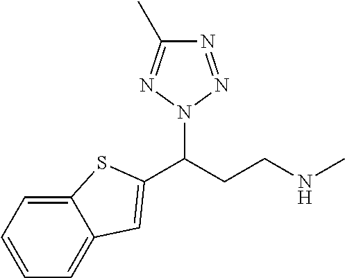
C(CCNC)(N1N=NC(C)=N1)C1=CC2=CC=CC=C2S1
